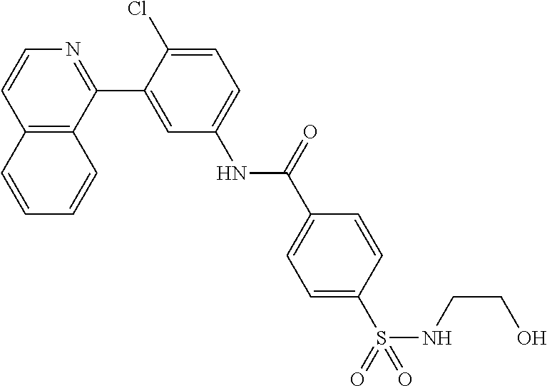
C12=C(C(C3=CC(NC(C4=CC=C(S(NCCO)(=O)=O)C=C4)=O)=CC=C3Cl)=NC=C1)C=CC=C2
